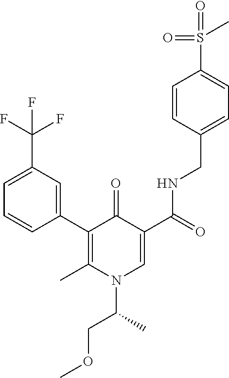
C1=CC(C2=C(C)N(C(C)COC)C=C(C(=O)NCC3=CC=C(S(C)(=O)=O)C=C3)C2=O)=CC(C(F)(F)F)=C1
